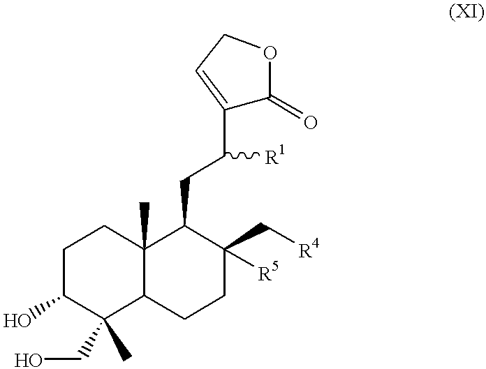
C1C(O)C(CO)(C)C2C(C)(C1)C(CC([R1])C1=CCOC1=O)C(C[R4])([R5])CC2
